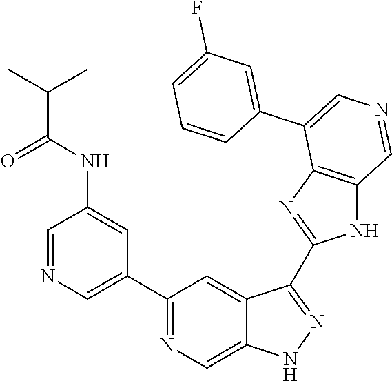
C1(C2=CN=CC(NC(=O)C(C)C)=C2)=NC=C2C(=C1)C(C1=NC3=C(N1)C=NC=C3C1=CC(F)=CC=C1)=NN2
